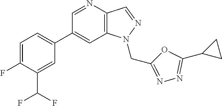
C1(C2=CC=C(F)C(C(F)F)=C2)=CC2=C(C=NN2CC2=NN=C(C3CC3)O2)N=C1
